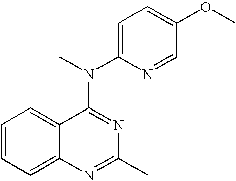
C12=CC=CC=C1C(N(C1=CC=C(OC)C=N1)C)=NC(C)=N2
